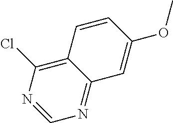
C12=C(Cl)N=CN=C1C=C(OC)C=C2
